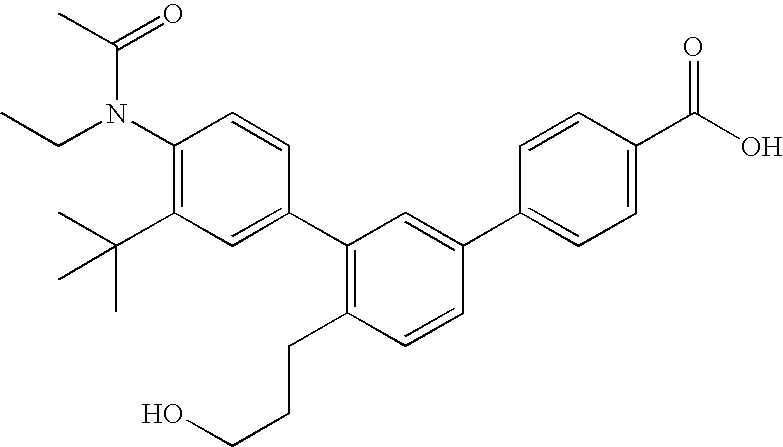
C1(N(C(C)=O)CC)=C(C(C)(C)C)C=C(C2=C(CCCO)C=CC(C3=CC=C(C(O)=O)C=C3)=C2)C=C1
